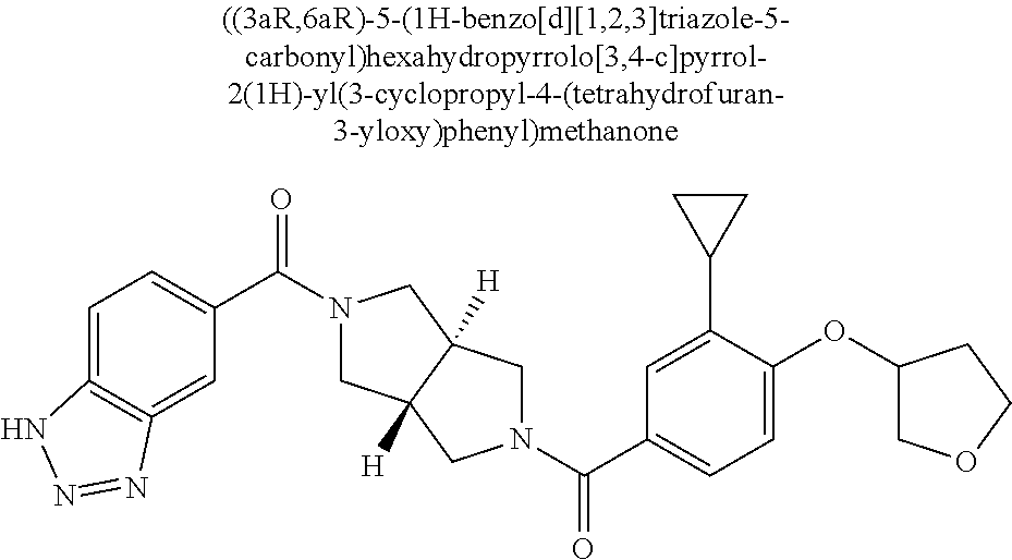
C1C2([H])C([H])(CN1C(C1=CC=C3=C(=C1)N=NN3)=O)CN(C(C1=CC=C(OC3COCC3)C(C3CC3)=C1)=O)C2
